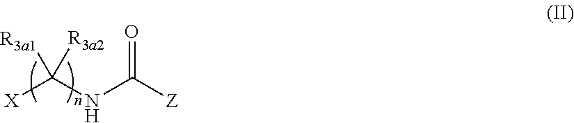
[X]C(NC([Z])=O)([R3a2])[R3a1]
